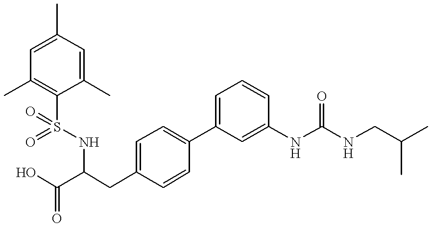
C1(C)=CC(C)=CC(C)=C1S(NC(C(O)=O)CC1=CC=C(C2=CC=CC(NC(NCC(C)C)=O)=C2)C=C1)(=O)=O
